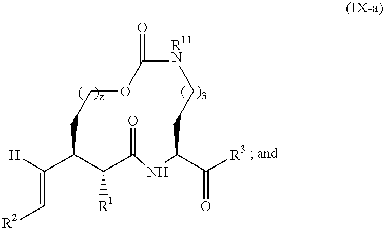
[H]C(=C[R2])C1CCOC(=O)[R11N]CCC(C([R3])=O)NC(=O)C1[R1]
